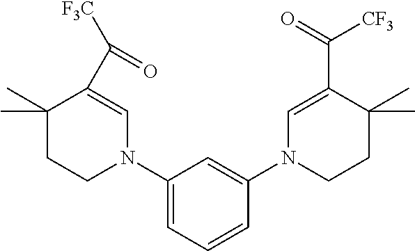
C1(N2C=C(C([F3C])=O)C(C)(C)CC2)=CC=CC(N2CCC(C)(C)C(C(=O)[CF3])=C2)=C1
